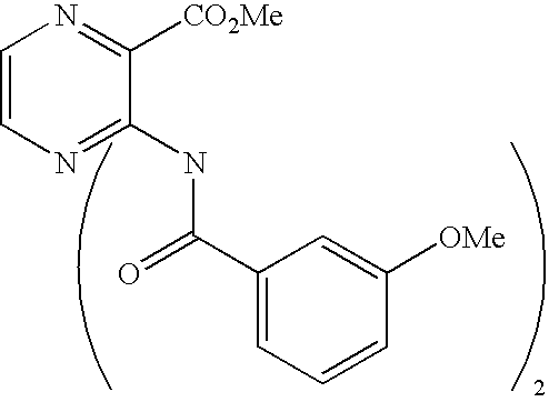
C1=CN=C(NC(C2=CC=CC([OMe])=C2)=O)C([CO2Me])=N1
